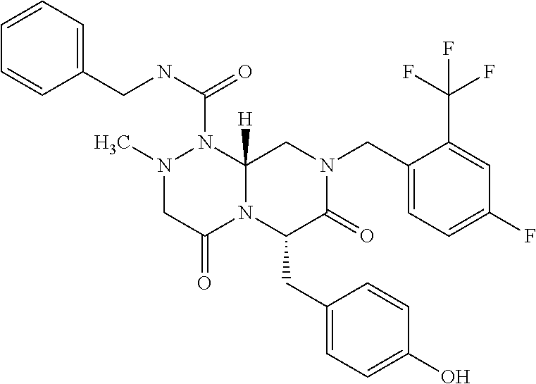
C1=CC=C(CNC(=O)N2N(C)CC(=O)N3C2([H])CN(CC2=CC=C(F)C=C2C(F)(F)F)C(=O)C3CC2=CC=C(O)C=C2)C=C1
